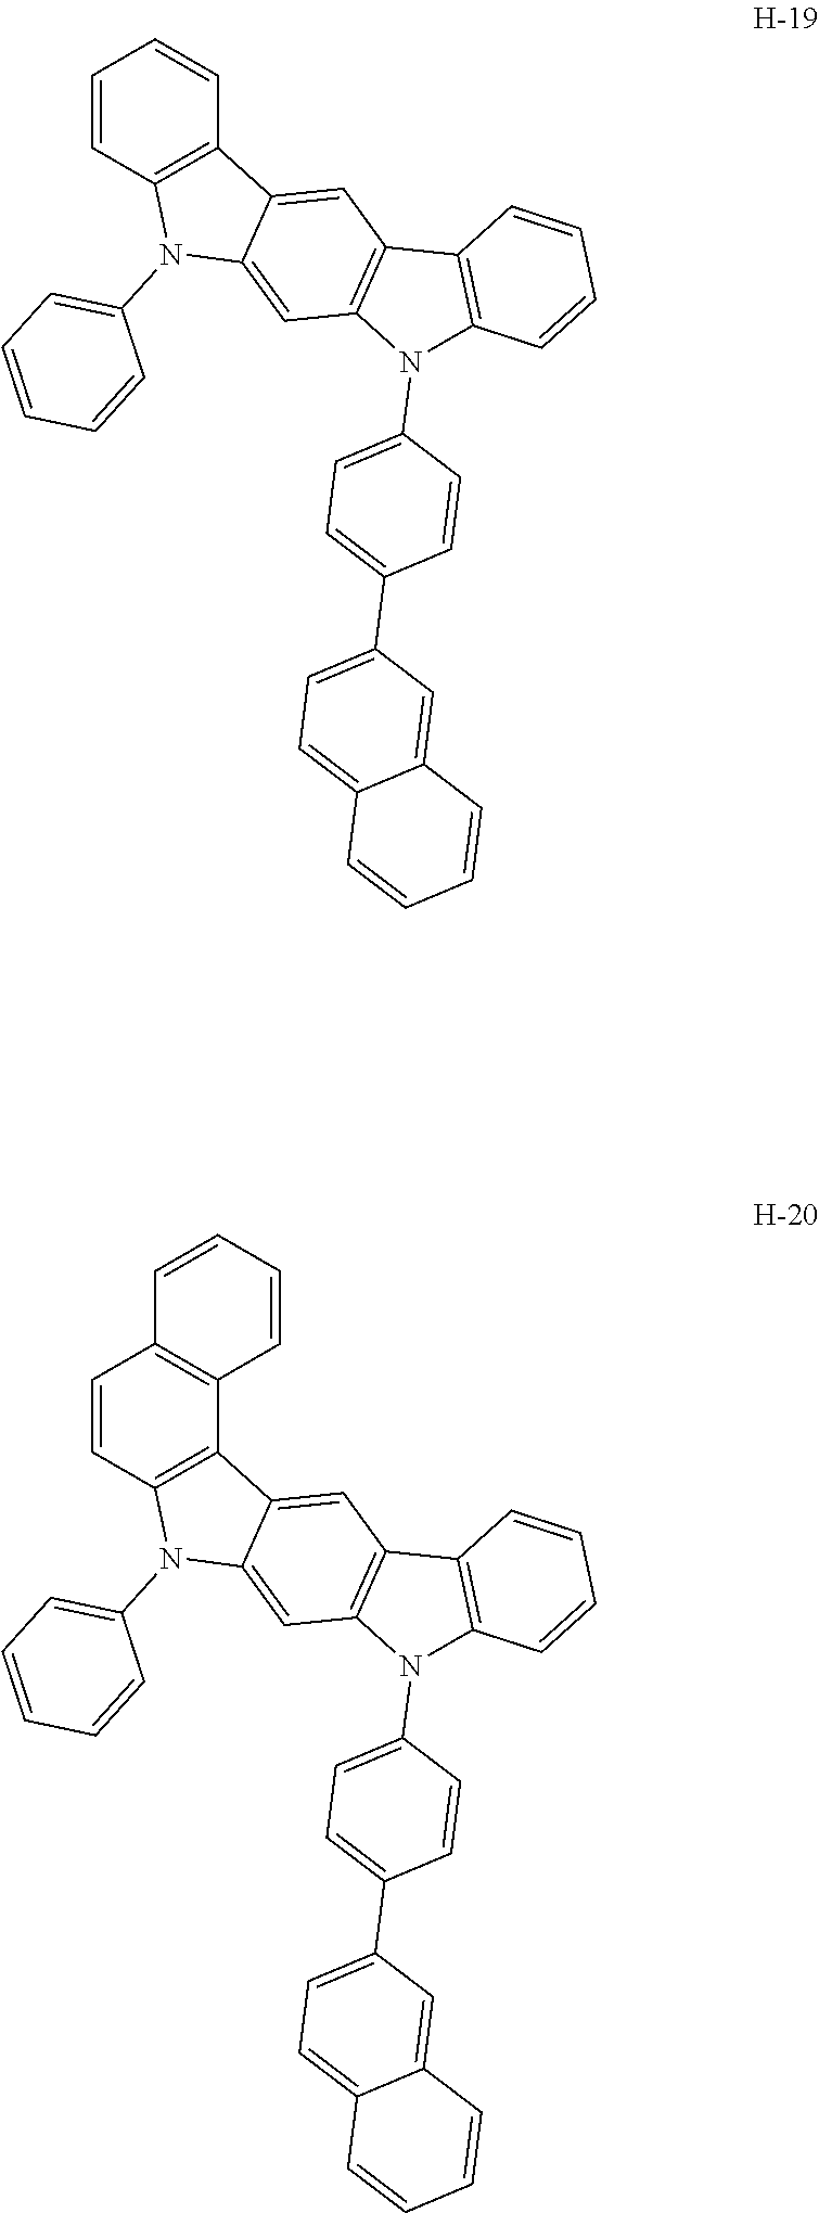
C1=CC2=C(C3=C1C=CC=C3)C1=CC3=C(C=C1N2C1=CC=CC=C1)N(C1=CC=C(C2=CC=C4C(=C2)C=CC=C4)C=C1)C1=C3C=CC=C1.C1=CC2=C(C=C1)C1=CC3=C(C=C1N2C1=CC=CC=C1)N(C1=CC=C(C2=CC=C4C(=C2)C=CC=C4)C=C1)C1=C3C=CC=C1
